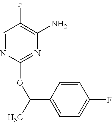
C1=NC(OC(C)C2=CC=C(F)C=C2)=NC(N)=C1F
